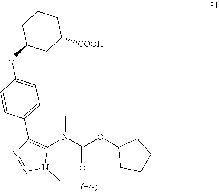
CN(C(OC1CCCC1)=O)C1=C(C2=CC=C(OC3CC([COOH])CCC3)C=C2)N=NN1C
